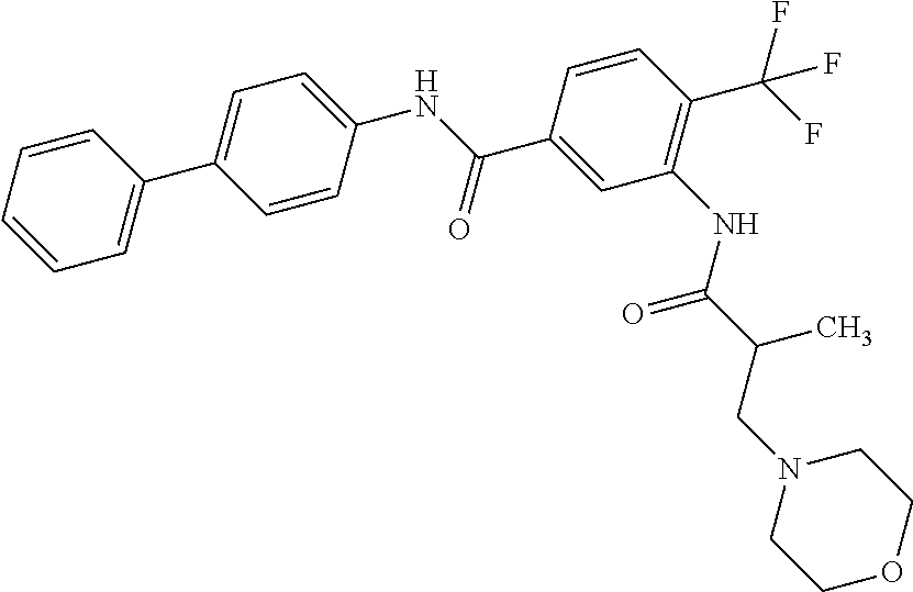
C1=CC=CC=C1C1=CC=C(NC(C2=CC(NC(C(CN3CCOCC3)C)=O)=C(C(F)(F)F)C=C2)=O)C=C1
